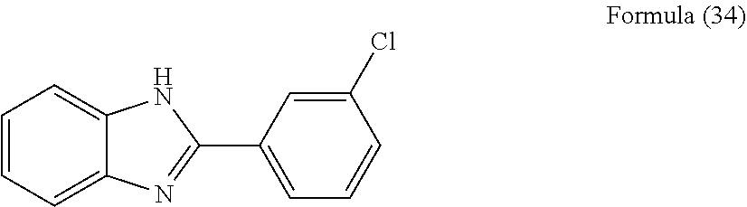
C1=CC=C2C(=C1)NC(C1=CC=CC(Cl)=C1)=N2
